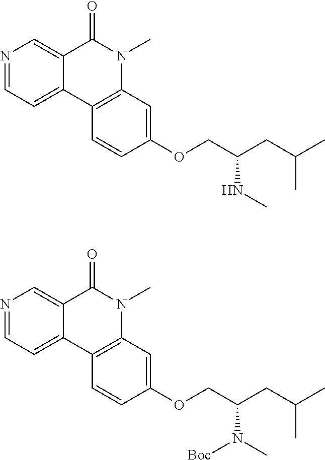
N1=CC=C2C(=C1)C(=O)N(C)C1=C2C=CC(OCC(CC(C)C)NC)=C1.N1=CC=C2C(=C1)C(=O)N(C)C1=C2C=CC(OCC(CC(C)C)N(C)[Boc])=C1
